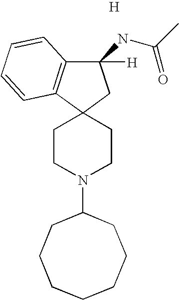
[H].C1(NC(C)=O)([H])C2=C(C3(C1)CCN(C1CCCCCCC1)CC3)C=CC=C2
